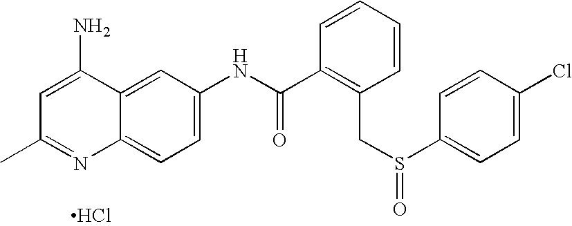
Cl.C12=CC=C(NC(C3=C(CS(C4=CC=C(Cl)C=C4)=O)C=CC=C3)=O)C=C1C(N)=CC(C)=N2
